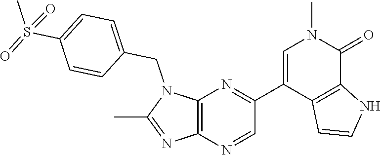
N1(CC2=CC=C(S(=O)(C)=O)C=C2)C(C)=NC2=C1N=C(C1=CN(C)C(=O)C3=C1C=CN3)C=N2
